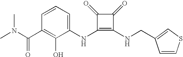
CN(C(C1=C(O)C(NC2=C(NCC3=CSC=C3)C(=O)C2=O)=CC=C1)=O)C
